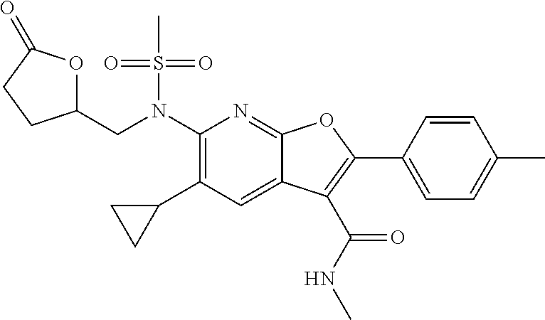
N(C1=C(C2CC2)C=C2C(=N1)OC(C1=CC=C(C)C=C1)=C2C(NC)=O)(S(C)(=O)=O)CC1OC(=O)CC1
